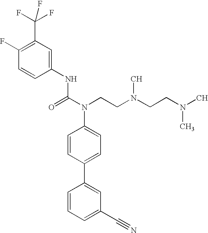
C1=CC=C(C#N)C=C1C1=CC=C(N(CCN(CCN(C)C)C)C(NC2=CC(C(F)(F)F)=C(F)C=C2)=O)C=C1
